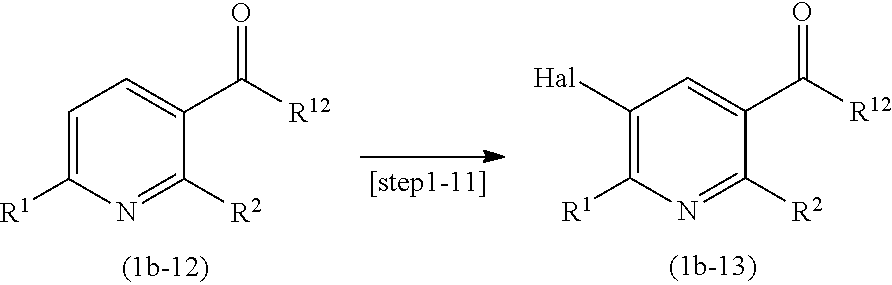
C1=C([R1])N=C([R2])C(C([R12])=O)=C1.C1([Hal])=C([R1])N=C([R2])C(C([R12])=O)=C1
